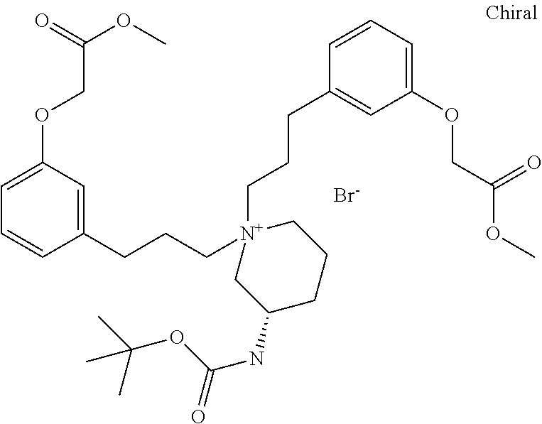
C1[N+](CCCC2=CC(OCC(OC)=O)=CC=C2)(CCCC2=CC(OCC(OC)=O)=CC=C2)CC(NC(=O)OC(C)(C)C)CC1.[Br-]
